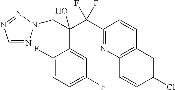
C1=NN(CC(C2=CC(F)=CC=C2F)(C(F)(F)C2=NC3=C(C=C2)C=C(Cl)C=C3)O)N=N1
